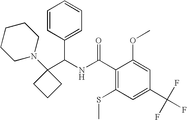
C1(C(NC(C2=C(SC)C=C(C(F)(F)F)C=C2OC)=O)C2=CC=CC=C2)(N2CCCCC2)CCC1
